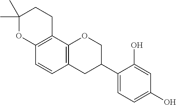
C1(C)(C)OC2=C(CC1)C1=C(C=C2)CC(C2=CC=C(O)C=C2O)CO1
